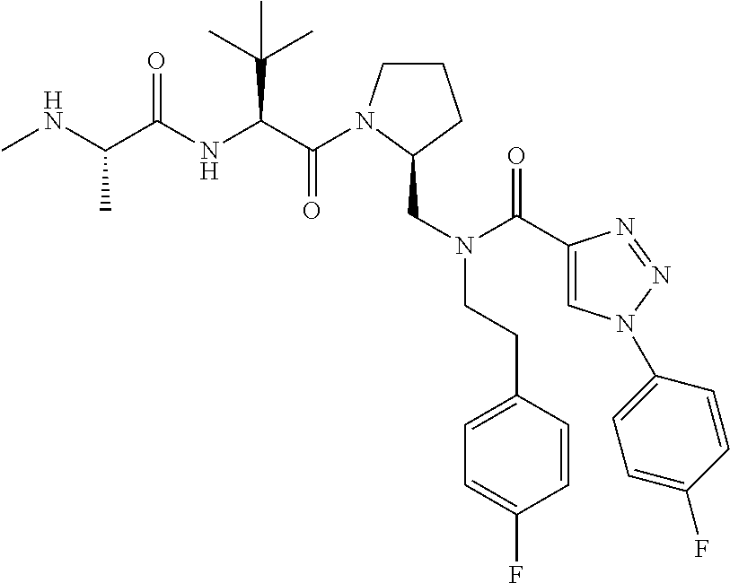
C(=O)(C(C(C)(C)C)NC(=O)C(C)NC)N1CCCC1CN(CCC1=CC=C(F)C=C1)C(=O)C1=CN(C2=CC=C(F)C=C2)N=N1
